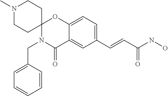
N1(C)CCC2(CC1)N(CC1=CC=CC=C1)C(=O)C1=CC(C=CC(NO)=O)=CC=C1O2
